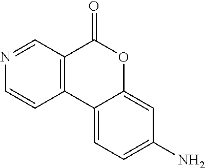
C12=C(C=NC=C1)C(=O)OC1=CC(N)=CC=C21
